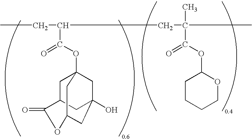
CCC(CC(C)(C)C(=O)OC1CCCCO1)C(=O)OC12CC3CC(O)(C1)CC(OC3=O)C2
